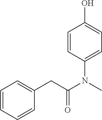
C1=CC(N(C(=O)CC2=CC=CC=C2)C)=CC=C1O
